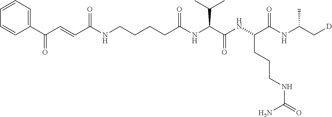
C(C(NC(C(NC(C(NC(C[D])C)=O)CCCNC(=O)N)=O)C(C)C)=O)CCCNC(C=CC(C1=CC=CC=C1)=O)=O
